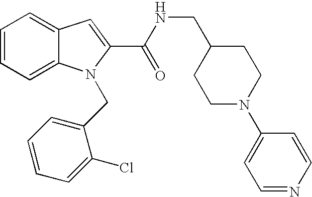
C1=CC=C2C(=C1)C=C(C(=O)NCC1CCN(C3=CC=NC=C3)CC1)N2CC1=CC=CC=C1Cl
